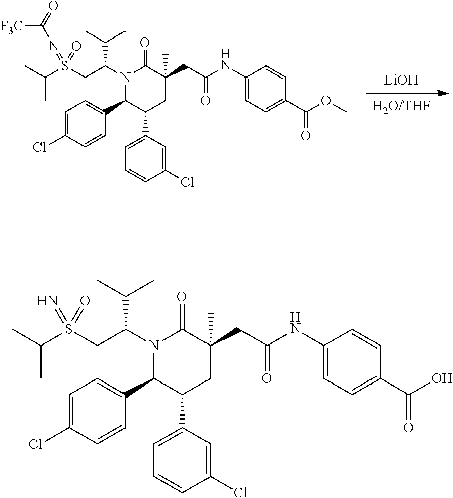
C1=C(Cl)C=CC(C2C(C3=CC=CC(Cl)=C3)CC(CC(NC3=CC=C(C(O)=O)C=C3)=O)(C)C(=O)N2C(CS(C(C)C)(=N)=O)C(C)C)=C1.[LiOH].[H2O/THF].C1=C(Cl)C=CC(C2C(C3=CC=CC(Cl)=C3)CC(CC(NC3=CC=C(C(OC)=O)C=C3)=O)(C)C(=O)N2C(CS(C(C)C)(=NC(=O)[F3C])=O)C(C)C)=C1
